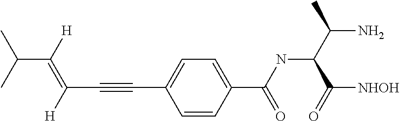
C(C(=C(C#CC1=CC=C(C(NC(C(N)C)C([NHOH])=O)=O)C=C1)[H])[H])(C)C
